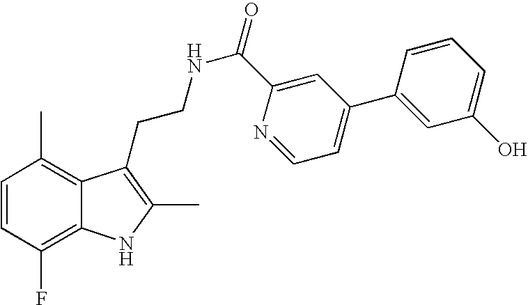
C1=CC(F)=C2C(=C1C)C(CCNC(=O)C1=CC(C3=CC(O)=CC=C3)=CC=N1)=C(C)N2
